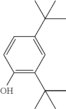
C1(O)=C(C(C)(C)C)C=C(C(C)(C)C)C=C1
